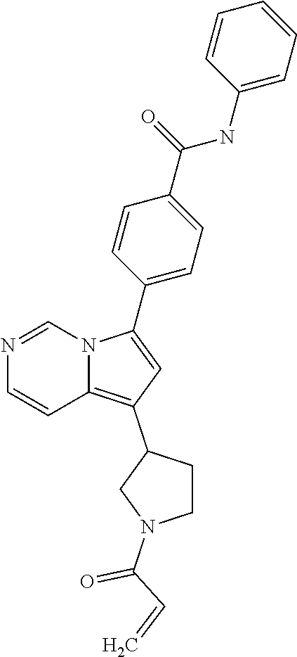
N1=CN2C(=C(C3CCN(C(C=C)=O)C3)C=C2C2=CC=C(C(=O)NC3=CC=CC=C3)C=C2)C=C1
